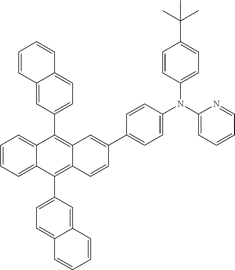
C1=CC=C2C(=C1)C(C1=CC=C3C(=C1)C=CC=C3)=C1C(=C2C2=CC=C3C(=C2)C=CC=C3)C=CC(C2=CC=C(N(C3=CC=C(C(C)(C)C)C=C3)C3=CC=CC=N3)C=C2)=C1
